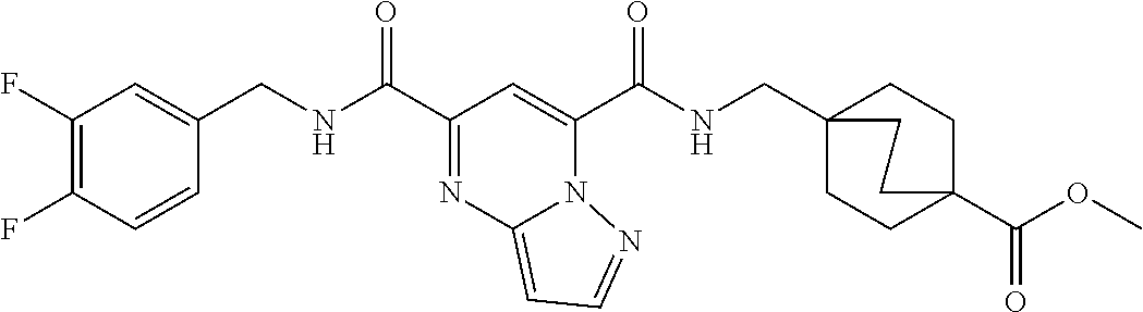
C1(F)=C(F)C=CC(CNC(C2=NC3=CC=NN3C(C(NCC34CCC(C(OC)=O)(CC3)CC4)=O)=C2)=O)=C1
